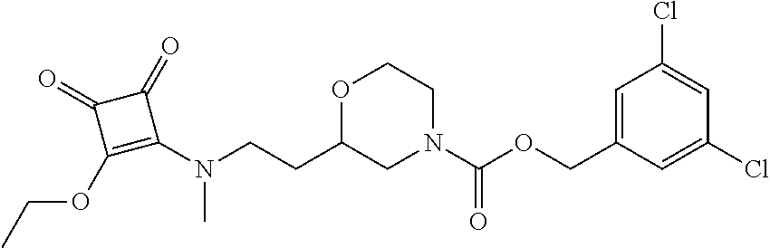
O1C(CCN(C2=C(OCC)C(=O)C2=O)C)CN(C(OCC2=CC(Cl)=CC(Cl)=C2)=O)CC1
